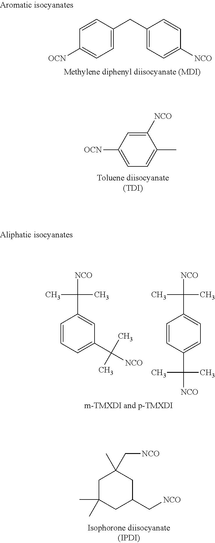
C1=CC=C(C([NCO])(C)C)C=C1C(C)(C)[NCO].C1=CC(C(C)(C)[NCO])=CC=C1C(C)(C)[NCO].C1=CC(CC2=CC=C([NCO])C=C2)=CC=C1[OCN].C1([NCO])=CC([OCN])=CC=C1C.C1C(C)(C)CC(C[NCO])CC1(C)C[NCO]
